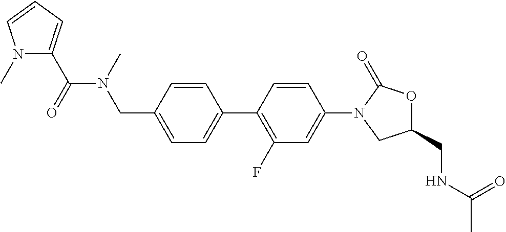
C1(C(N(CC2=CC=C(C3=C(F)C=C(N4CC(CNC(C)=O)OC4=O)C=C3)C=C2)C)=O)=CC=CN1C
